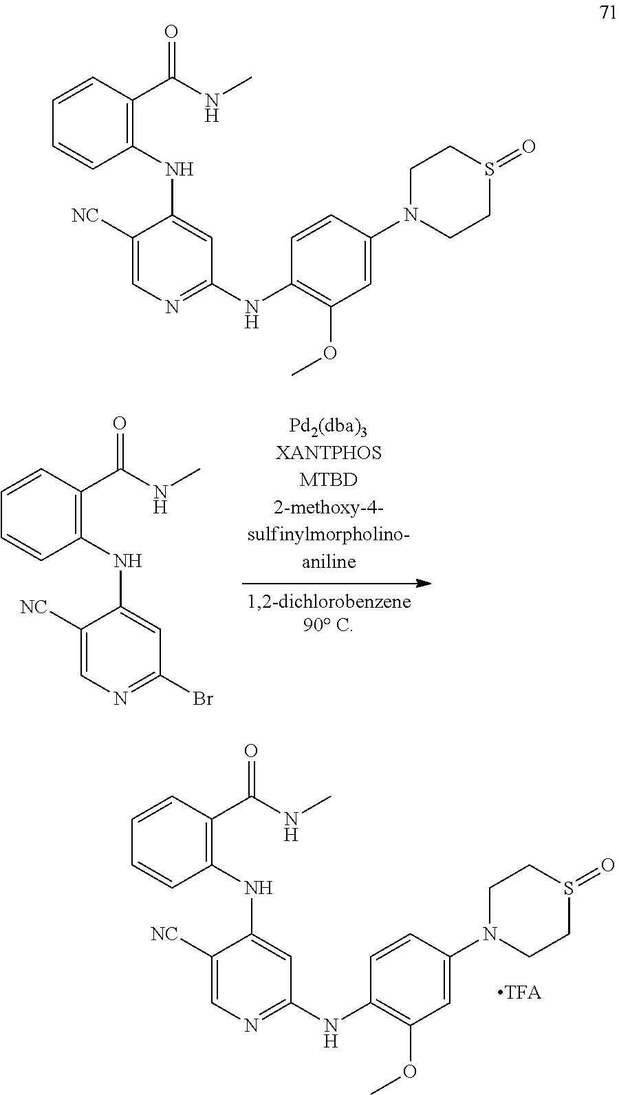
C1([NC])=CN=C(NC2=C(OC)C=C(N3CCS(=O)CC3)C=C2)C=C1NC1=C(C(NC)=O)C=CC=C1.C1([NC])=CN=C(Br)C=C1NC1=C(C(NC)=O)C=CC=C1.C1([NC])=CN=C(NC2=C(OC)C=C(N3CCS(=O)CC3)C=C2)C=C1NC1=C(C(NC)=O)C=CC=C1
